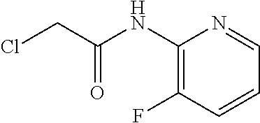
C1(NC(CCl)=O)=C(F)C=CC=N1
